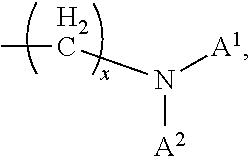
C(N([A1])[A2])C
